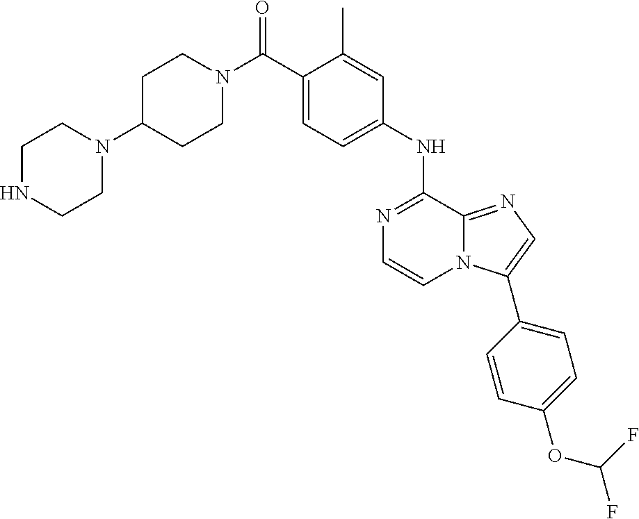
C1(NC2=NC=CN3C2=NC=C3C2=CC=C(OC(F)F)C=C2)=CC=C(C(N2CCC(N3CCNCC3)CC2)=O)C(C)=C1
